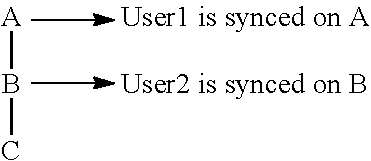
[A]BC
